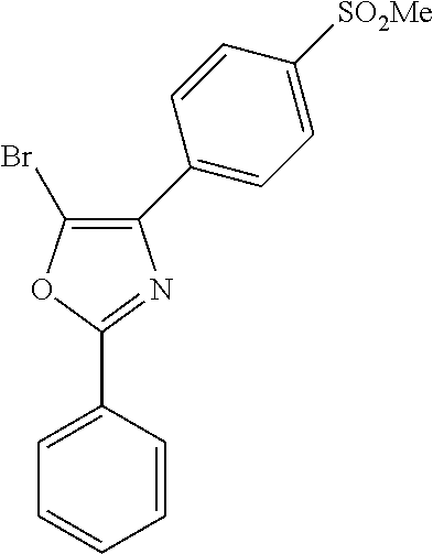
O1C(C2=CC=CC=C2)=NC(C2=CC=C([SO2Me])C=C2)=C1Br
